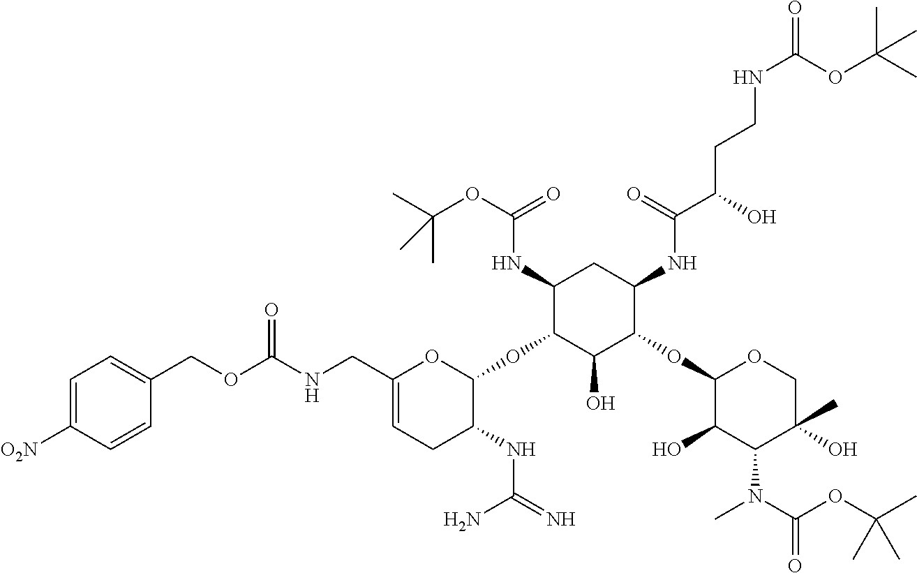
C1(CNC(OCC2=CC=C([O2N])C=C2)=O)=CCC(NC(=N)N)C(OC2C(O)C(OC3C(O)C(N(C(OC(C)(C)C)=O)C)C(C)(O)CO3)C(NC(C(O)CCNC(=O)OC(C)(C)C)=O)CC2NC(OC(C)(C)C)=O)O1
